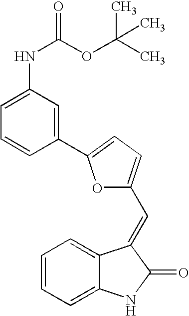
C1=CC=C2C(=C1)C(=CC1=CC=C(C3=CC(NC(=O)OC(C)(C)C)=CC=C3)O1)C(=O)N2
